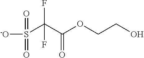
[-O]S(=O)(=O)C(C(OCCO)=O)(F)F
